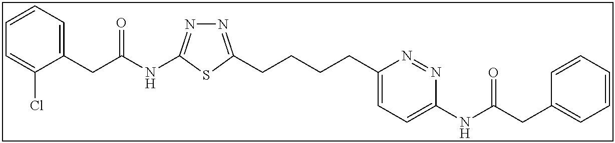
N1=C(CCCCC2=CC=C(NC(CC3=CC=CC=C3)=O)N=N2)SC(NC(CC2=CC=CC=C2Cl)=O)=N1
